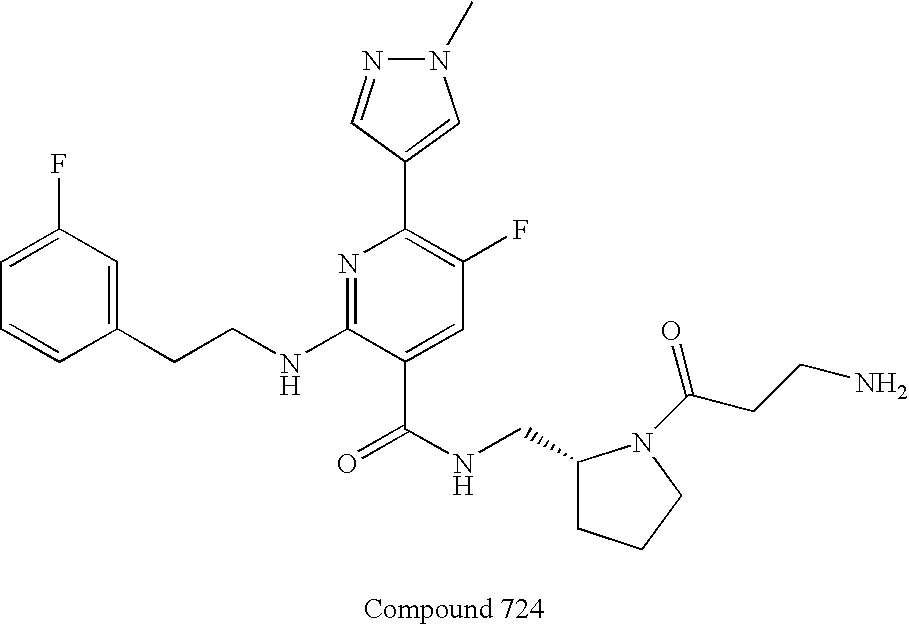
C1=CC(CCNC2=NC(C3=CN(C)N=C3)=C(F)C=C2C(NCC2CCCN2C(CCN)=O)=O)=CC(F)=C1
